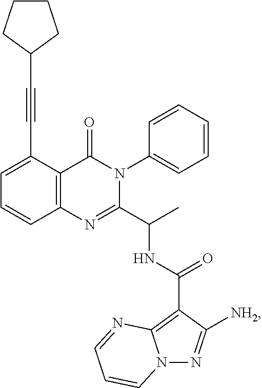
C12=C(C(C#CC3CCCC3)=CC=C1)C(=O)N(C1=CC=CC=C1)C(C(C)NC(C1=C3N(N=C1[NH2])C=CC=N3)=O)=N2
